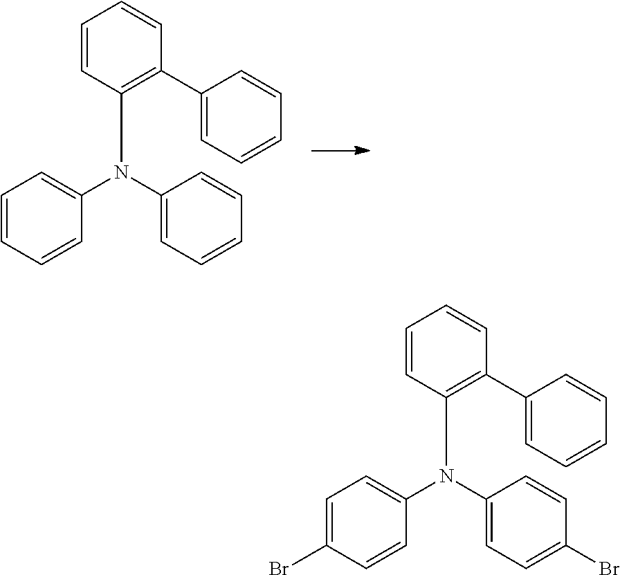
C1=CC=CC(N(C2=CC=CC=C2)C2=C(C3=CC=CC=C3)C=CC=C2)=C1.C1=C(Br)C=CC(N(C2=CC=C(Br)C=C2)C2=C(C3=CC=CC=C3)C=CC=C2)=C1
